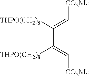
[THPO(CH2)8]C(=C[CO2Me])C(=C[CO2Me])[THPO(CH2)8]
